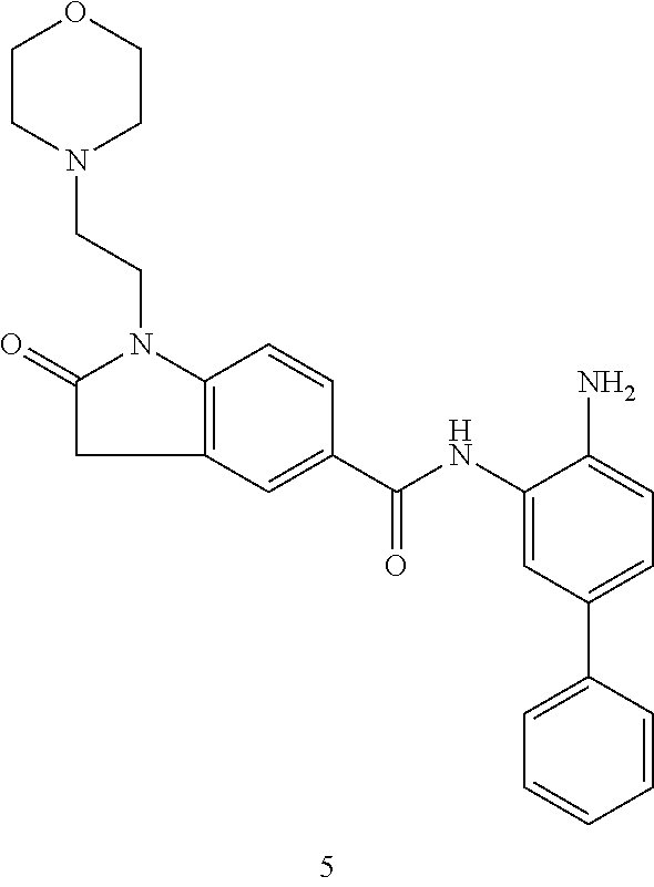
C12=C(C=C(C(=O)NC3=CC(C4=CC=CC=C4)=CC=C3N)C=C1)CC(=O)N2CCN1CCOCC1
